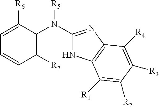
C1=C([R6])C(N(C2=NC3=C(N2)C([R1])=C([R2])C([R3])=C3[R4])[R5])=C([R7])C=C1
